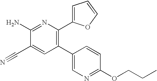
C1(C2=CN=C(OCCC)C=C2)=C(C2=CC=CO2)N=C(N)C(C#N)=C1
